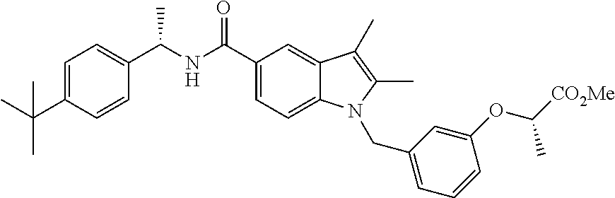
C1(C(NC(C2=CC=C3C(=C2)C(C)=C(C)N3CC2=CC=CC(OC([CO2Me])C)=C2)=O)C)=CC=C(C(C)(C)C)C=C1
